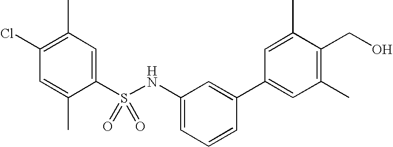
C1(C)=C(Cl)C=C(C)C(S(NC2=CC=CC(C3=CC(C)=C(CO)C(C)=C3)=C2)(=O)=O)=C1
